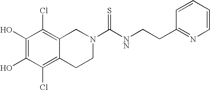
C1(O)=C(O)C(Cl)=C2C(=C1Cl)CN(C([NN]CCC1=NC=CC=C1)=S)CC2
